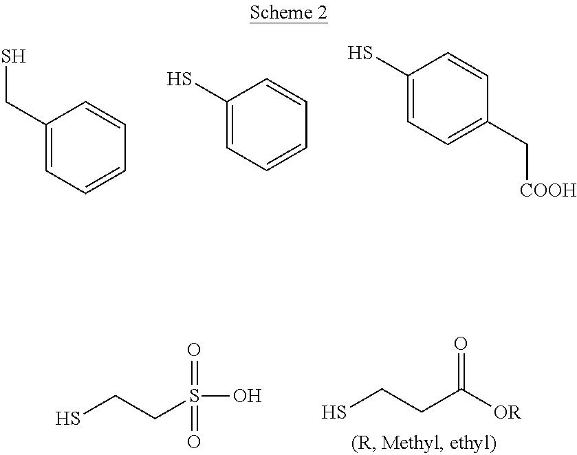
C1(CS)=CC=CC=C1.C1(S)=CC=CC=C1.C1(S)=CC=C(C[COOH])C=C1.SCCC([OR])=O.SCCS(O)(=O)=O
